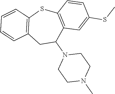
C1C(N2CCN(C)CC2)C2=C(SC3=C1C=CC=C3)C=CC(SC)=C2
